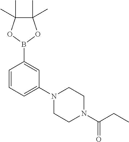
C1(C)(C)C(C)(C)OB(C2=CC(N3CCN(C(CC)=O)CC3)=CC=C2)O1
